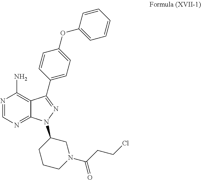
C1(OC2=CC=CC=C2)=CC=C(C2=NN(C3CCCN(C(CCCl)=O)C3)C3=NC=NC(N)=C32)C=C1
